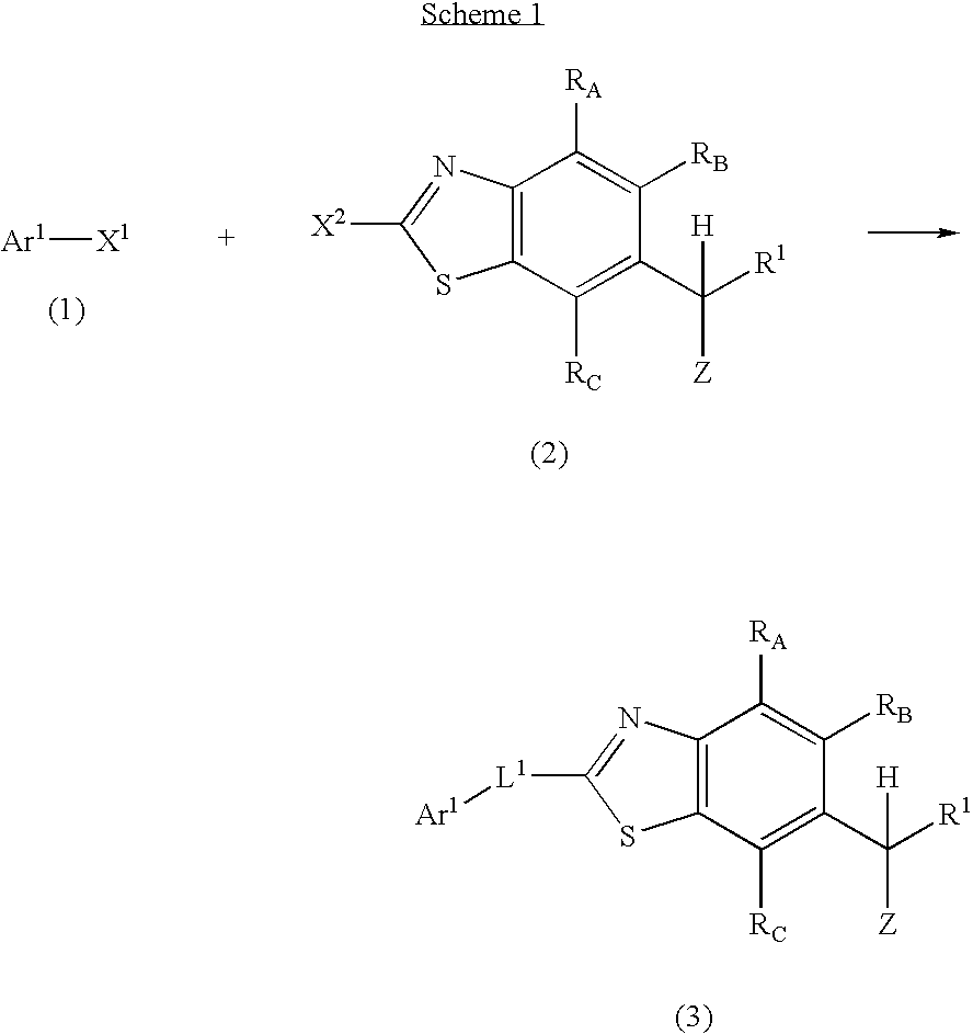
C12=C(C([RC])=C(C([R1])([Z])[H])C([RB])=C1[RA])SC([L1][Ar1])=N2.[Ar1][X1].C12=C(C([RC])=C(C([R1])([Z])[H])C([RB])=C1[RA])SC([X2])=N2
